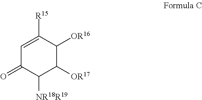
C1=C([R15])C([OR16])C([OR17])C([NR18R19])C1=O
